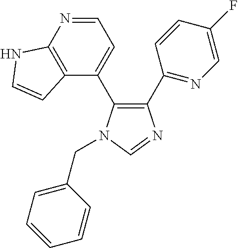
C1(C2=NC=C(F)C=C2)=C(C2=CC=NC3=C2C=CN3)N(CC2=CC=CC=C2)C=N1
